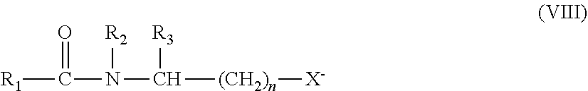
[R1]C(=O)N([R2])C([(CH2)n][X-])[R3]
